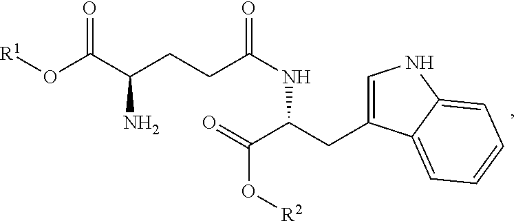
C1=C(CC(C(=O)O[R2])NC(CCC(C(O[R1])=O)N)=O)C2=CC=CC=C2N1
